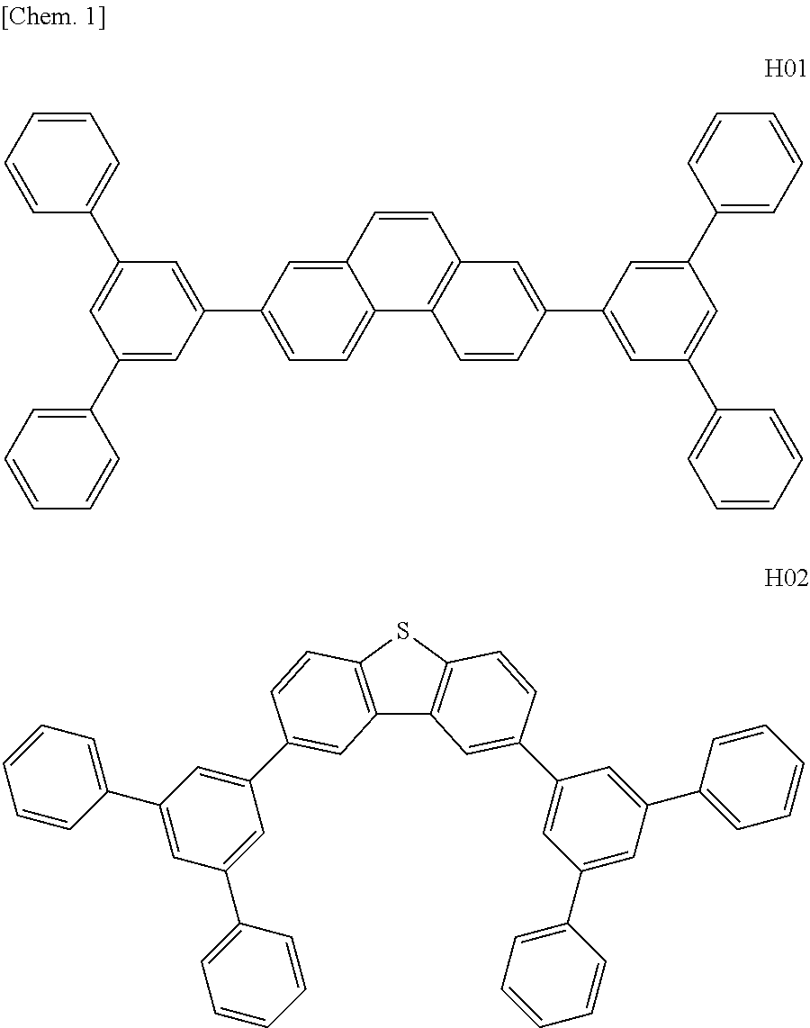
C1=C(C2=CC=C3C(=C2)C=CC2=C3C=CC(C3=CC(C4=CC=CC=C4)=CC(C4=CC=CC=C4)=C3)=C2)C=C(C2=CC=CC=C2)C=C1C1=CC=CC=C1.C12=C(SC3=C1C=C(C1=CC(C4=CC=CC=C4)=CC(C4=CC=CC=C4)=C1)C=C3)C=CC(C1=CC(C3=CC=CC=C3)=CC(C3=CC=CC=C3)=C1)=C2
